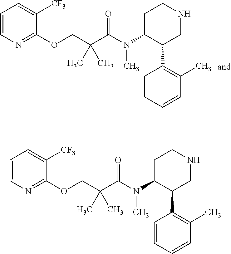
C1=CN=C(OCC(C(=O)N(C2C(C3=C(C)C=CC=C3)CNCC2)C)(C)C)C([CF3])=C1.C1=CN=C(OCC(C(=O)N(C2C(C3=C(C)C=CC=C3)CNCC2)C)(C)C)C([CF3])=C1
